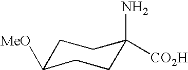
C1C(N)([CO2H])CCC([MeO])C1
